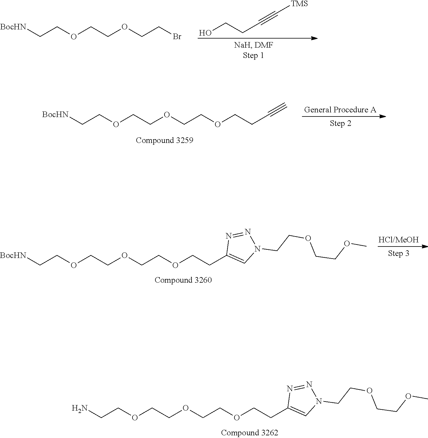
OCCC#C[TMS].[BocHN]CCOCCOCCBr.[BocHN]CCOCCOCCOCCC#C.[BocHN]CCOCCOCCOCCC1=CN(CCOCCOC)N=N1.NCCOCCOCCOCCC1=CN(CCOCCOC)N=N1
